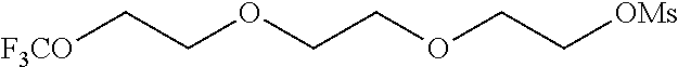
[F3CO]CCOCCOCC[OMs]
